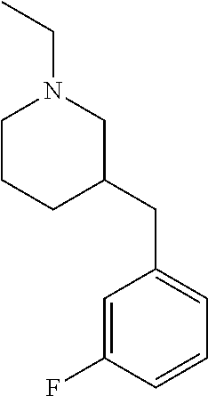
CCN1CCCC(CC2=CC=CC(F)=C2)C1
